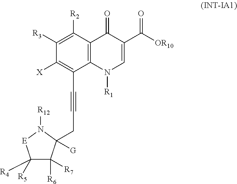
C12=C(C([R2])=C([R3])C([X])=C1C#CCC1([G])C([R6])([R7])C([R5])([R4])[E]N1[R12])C(=O)C(C([OR10])=O)=CN2[R1]
